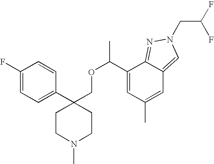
C1(C2(COC(C)C3=CC(C)=CC4=CN(CC(F)F)N=C34)CCN(C)CC2)=CC=C(F)C=C1
